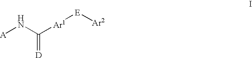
[A]NC([Ar1][E][Ar2])=[D]
